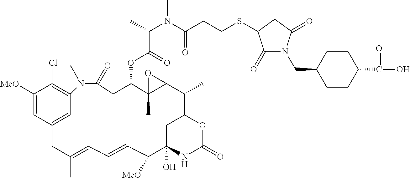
C1=CC=C(C)CC2=CC(=C(Cl)C([MeO])=C2)N(C)C(=O)CC(OC(C(C)N(C(CCSC2C(=O)N(CC3CCC(C(=O)O)CC3)C(=O)C2)=O)C)=O)C2(C)C(C(C)C3OC(=O)NC(O)(C1[MeO])C3)O2
